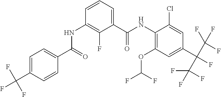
C1=C(C(F)(F)F)C=CC(C(=O)NC2=C(F)C(C(NC3=C(OC(F)F)C=C(C(C(F)(F)F)(C(F)(F)F)F)C=C3Cl)=O)=CC=C2)=C1
